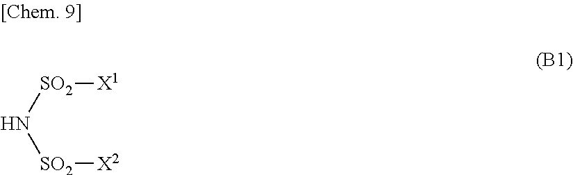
[SO2](N[SO2][X2])[X1]
